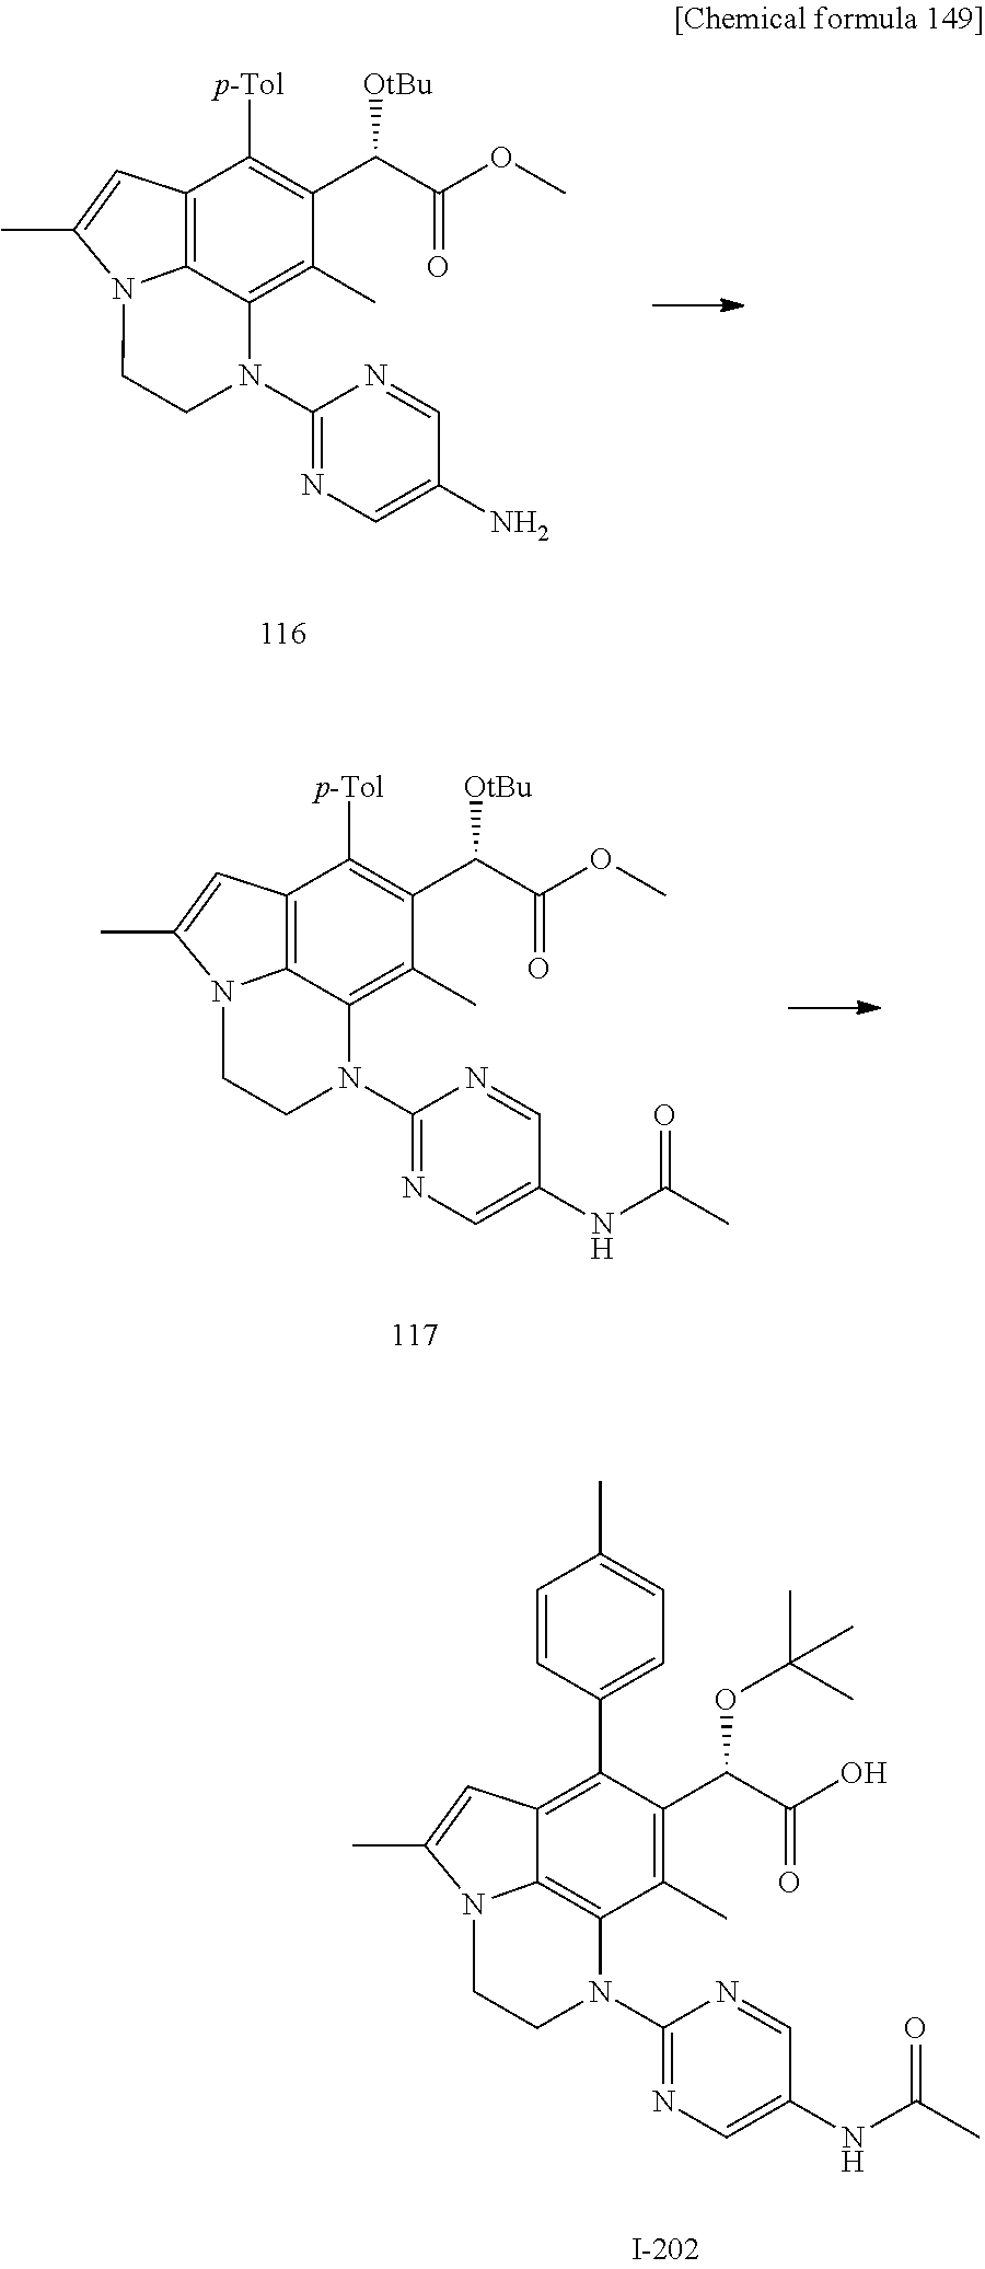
[p-Tol]C1=C(C(C(OC)=O)[OtBu])C(C)=C2C3=C1C=C(C)N3CCN2C1=NC=C(N)C=N1.[p-Tol]C1=C(C(C(OC)=O)[OtBu])C(C)=C2C3=C1C=C(C)N3CCN2C1=NC=C(NC(C)=O)C=N1.C1(C2=C3C4=C(C(C)=C2C(C(O)=O)OC(C)(C)C)N(C2=NC=C(NC(C)=O)C=N2)CCN4C(C)=C3)=CC=C(C)C=C1
